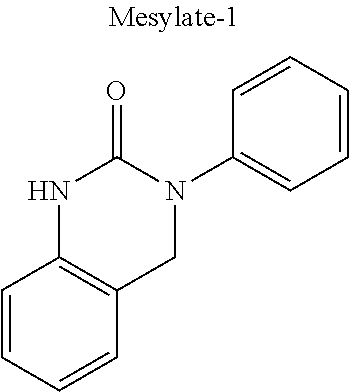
C1=CC=CC2=C1NC(=O)N(C1=CC=CC=C1)C2
